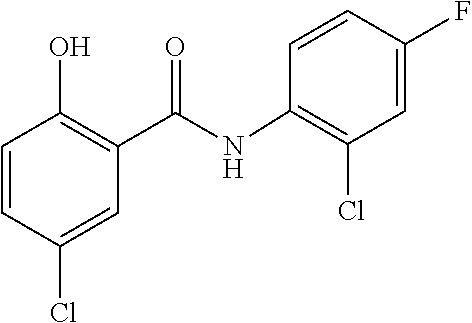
C1(F)=CC(Cl)=C(NC(C2=C(O)C=CC(Cl)=C2)=O)C=C1
